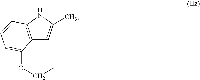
C12=C(NC(C)=C1)C=CC=C2OCC
